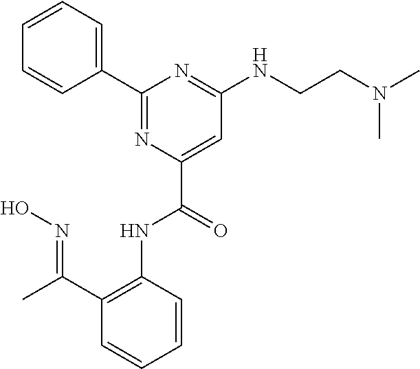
C1=CC=CC(C2=NC(C(=O)NC3=C(C(C)=NO)C=CC=C3)=CC(NCCN(C)C)=N2)=C1
